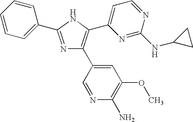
N1=C(C2=CC=CC=C2)NC(C2=CC=NC(NC3CC3)=N2)=C1C1=CC(OC)=C(N)N=C1
